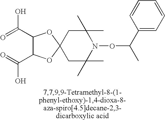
C1(C(=O)O)C(C(=O)O)OC2(O1)CC(C)(C)N(OC(C)C1=CC=CC=C1)C(C)(C)C2
